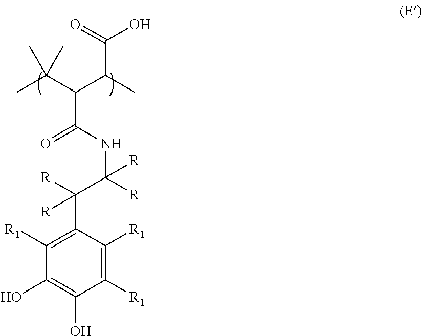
CC(C(C(C)C(=O)O)C(=O)NC(C(C1=C([R1])C(O)=C(O)C([R1])=C1[R1])([R])[R])([R])[R])(C)C
